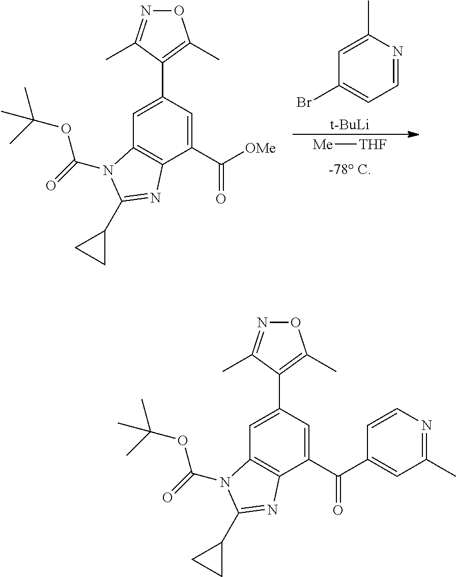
C12=C(C(C([OMe])=O)=CC(C3=C(C)ON=C3C)=C1)N=C(C1CC1)N2C(=O)OC(C)(C)C.C1(Br)=CC=NC(C)=C1.[t-BuLi].[Me][THF].C12=C(C(C(=O)C3=CC(C)=NC=C3)=CC(C3=C(C)ON=C3C)=C1)N=C(C1CC1)N2C(=O)OC(C)(C)C
